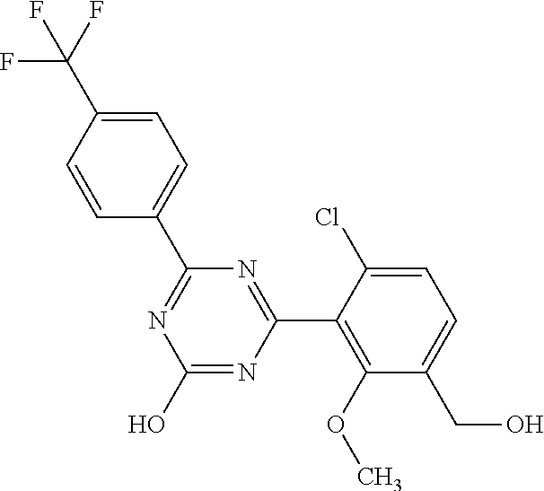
N1=C(C2=CC=C(C(F)(F)F)C=C2)N=C(C2=C(OC)C(CO)=CC=C2Cl)N=C1O
